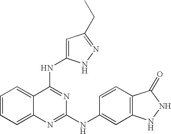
N1=C(NC2=CC3=C(C=C2)C(=O)NN3)N=C(NC2=CC(CC)=NN2)C2=CC=CC=C12
